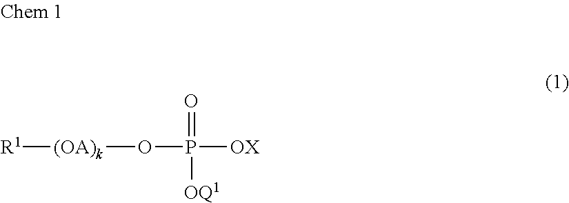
[R1][(OA)k]OP([OX])(=O)[OQ1]
